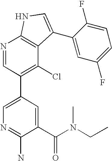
N1=CC(C2=CN=C(N)C(C(=O)N(CC)C)=C2)=C(Cl)C2=C1NC=C2C1=CC(F)=CC=C1F
